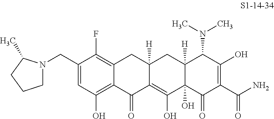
C1(CN2CCCC2C)=CC(O)=C2C(=C1F)CC1([H])C(=C(O)C3(O)C([H])(C1)C(N(C)C)C(O)=C(C(N)=O)C3=O)C2=O
